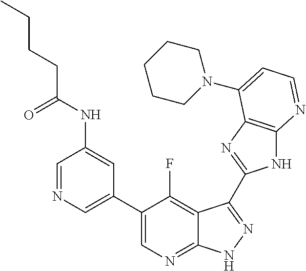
C1=NC=C(C2=CN=C3C(=C2F)C(C2=NC4=C(N2)N=CC=C4N2CCCCC2)=NN3)C=C1NC(CCCC)=O
